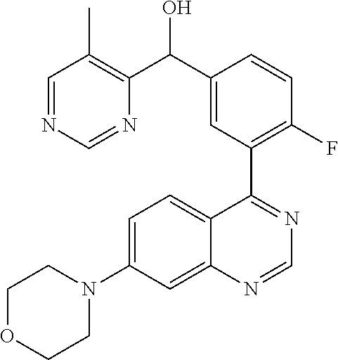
C1=C(N2CCOCC2)C=C2C(=C1)C(C1=C(F)C=CC(C(O)C3=C(C)C=NC=N3)=C1)=NC=N2
